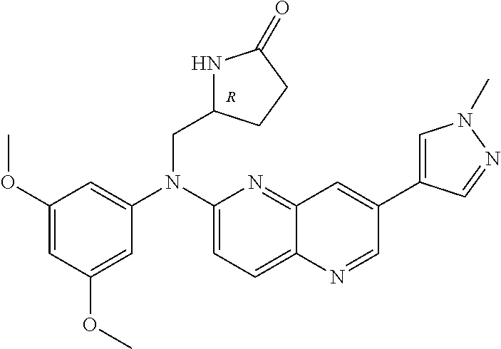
C1=C(OC)C=C(OC)C=C1N(C1=CC=C2C(=N1)C=C(C1=CN(C)N=C1)C=N2)CC1NC(=O)CC1.[R]
